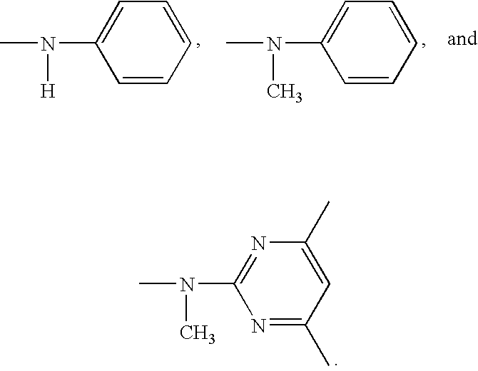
N1=C(C)C=C(C)N=C1N(C)C.C1=CC=CC=C1N([H])C.C1=CC=CC=C1N(C)C
